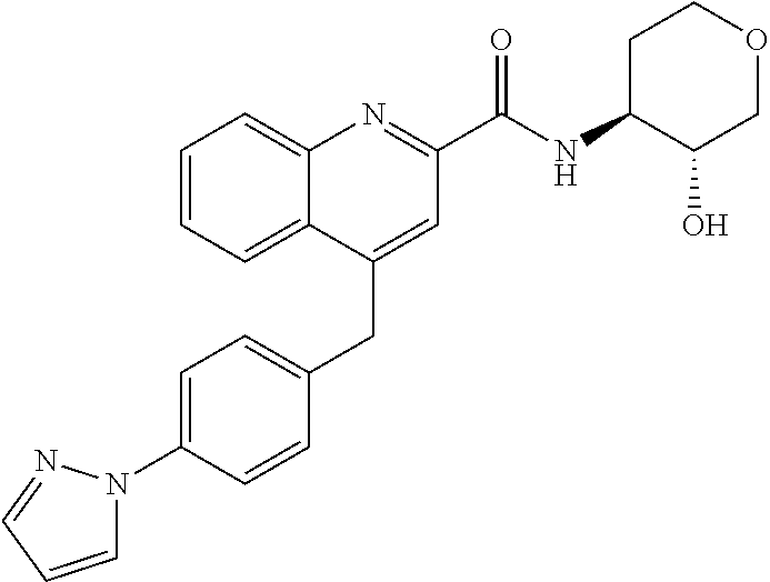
C1=C(N2C=CC=N2)C=CC(CC2=CC(C(NC3C(O)COCC3)=O)=NC3=CC=CC=C23)=C1
